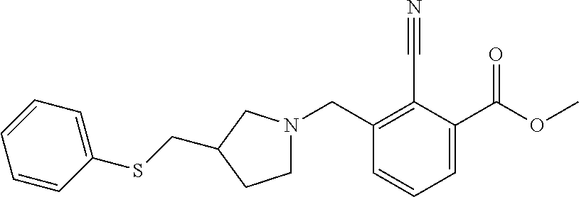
C1(CN2CCC(CSC3=CC=CC=C3)C2)=C(C#N)C(C(OC)=O)=CC=C1
